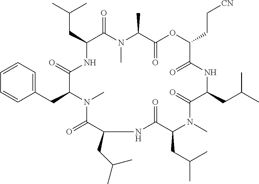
C(C1C(=O)N(C)C(C)C(=O)OC(CC[CN])C(=O)NC(CC(C)C)C(=O)N(C)C(CC(C)C)C(=O)NC(CC(C)C)C(=O)N(C)C(CC2=CC=CC=C2)C(=O)N1)C(C)C
